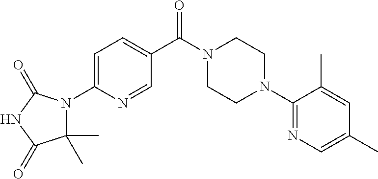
N1(C(C2=CC=C(N3C(C)(C)C(=O)NC3=O)N=C2)=O)CCN(C2=NC=C(C)C=C2C)CC1
